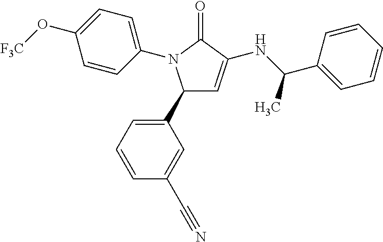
C1(C2=CC=CC(C#N)=C2)C=C(NC(C2=CC=CC=C2)C)C(=O)N1C1=CC=C(O[F3C])C=C1
